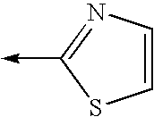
C1=CN=C(->C)S1
